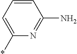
C1=CC=C(*)N=C1N
